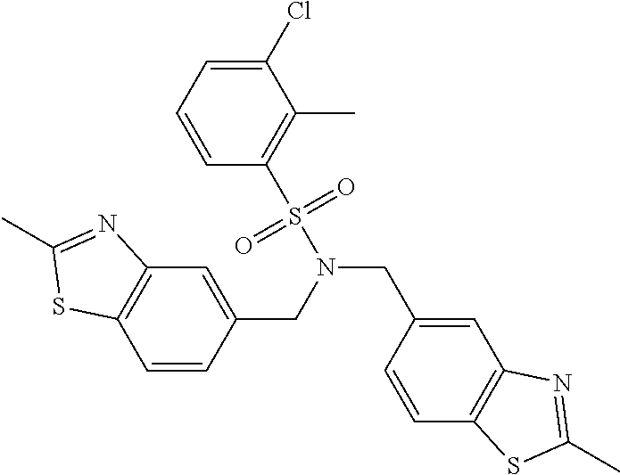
C1=CC=C(Cl)C(C)=C1S(=O)(=O)N(CC1=CC2=C(C=C1)SC(C)=N2)CC1=CC2=C(C=C1)SC(C)=N2
